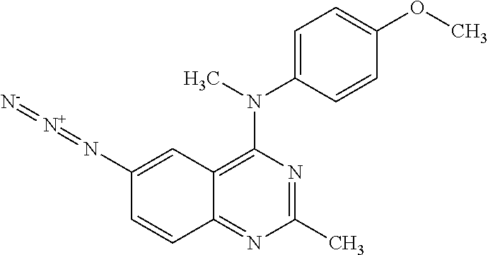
C1(C)=NC(N(C2=CC=C(OC)C=C2)C)=C2C(=N1)C=CC(N=[N+]=[N-])=C2
